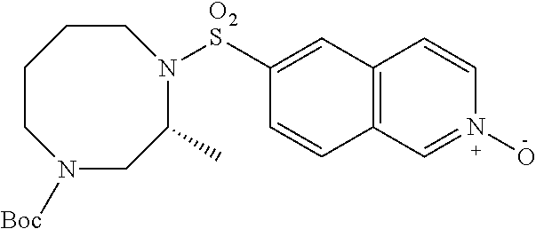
[O2S](C1=CC2=C(C=C1)C=N(O)C=C2)N1C(C)CN([Boc])CCCC1
